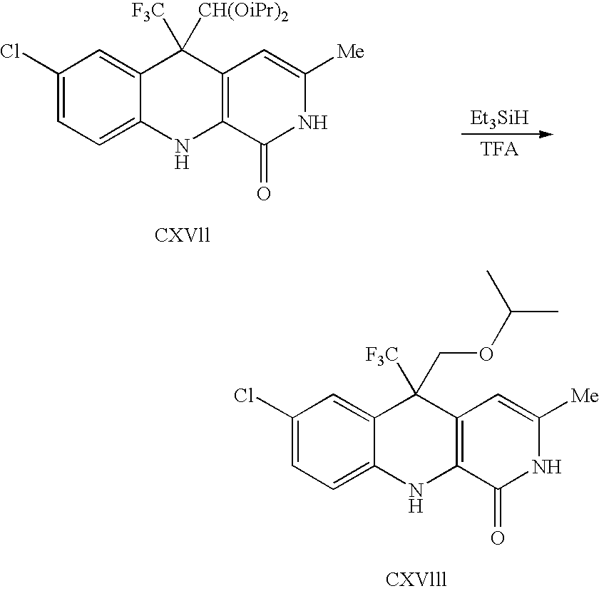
C1=C2C(=CC(Cl)=C1)C([F3C])(COC(C)C)C1=C(N2)C(=O)NC([Me])=C1.C1=C2C(=CC(Cl)=C1)C([F3C])([CH(OiPr)2])C1=C(N2)C(=O)NC([Me])=C1.[Et3SiH]
